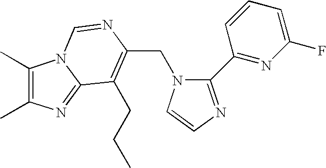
C(N1C(C2=NC(F)=CC=C2)=NC=C1)C1=C(CCC)C2=NC(C)=C(C)N2C=N1
